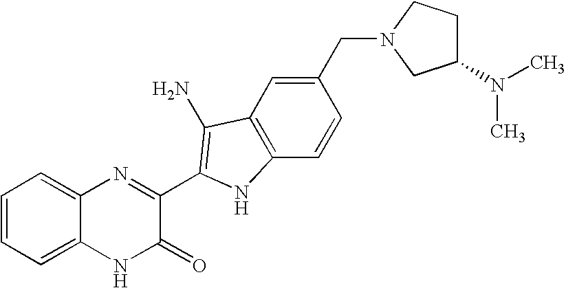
C1=C2C(=CC=C1)N=C(C1=C(N)C3=C(C=CC(CN4CC(N(C)C)CC4)=C3)N1)C(=O)N2
